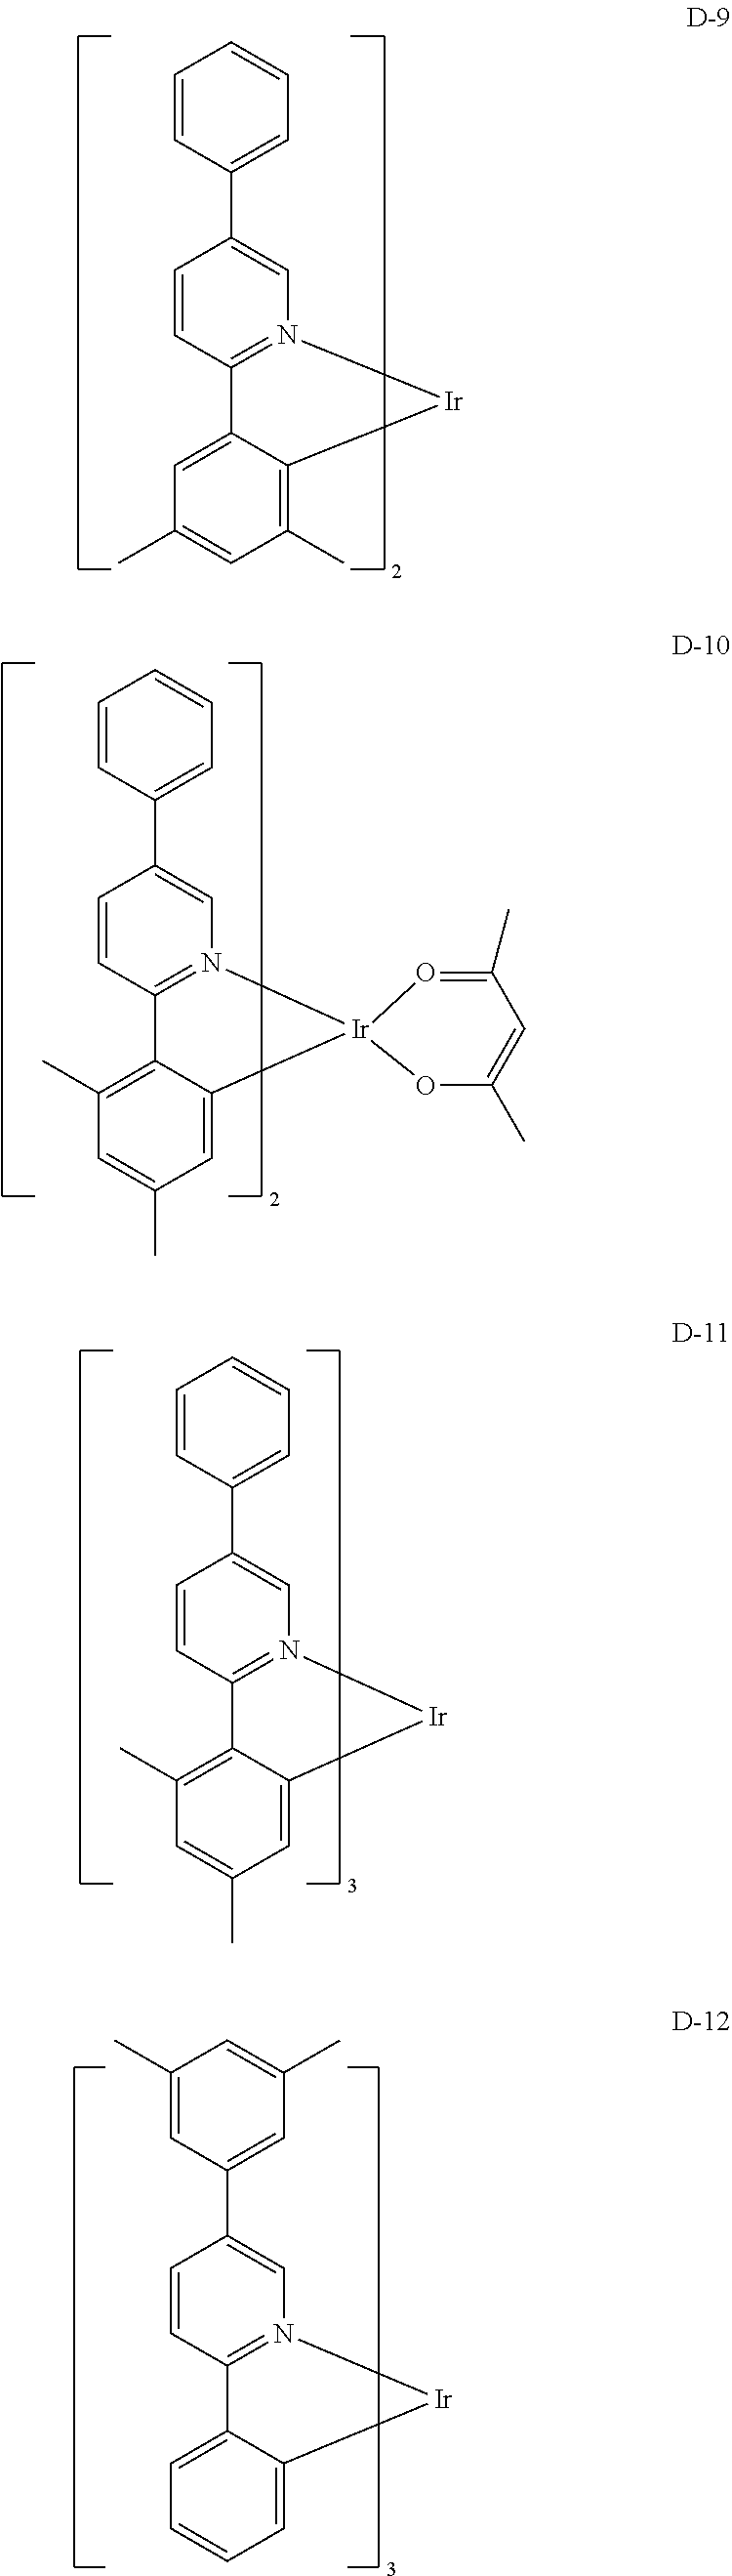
C1=CC2=N(C=C1C1=CC=CC=C1)[Ir]C1=C(C)C=C(C)C=C21.C1=CC2=N(C=C1C1=CC=CC=C1)[Ir]1(C3=CC(C)=CC(C)=C23)OC(C)=CC(C)=O1.C1=CC2=N(C=C1C1=CC=CC=C1)[Ir]C1=CC(C)=CC(C)=C21.C1=CC2=N(C=C1C1=CC(C)=CC(C)=C1)[Ir]C1=CC=CC=C21
